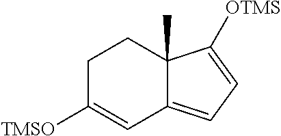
C1C([TMSO])=CC2=CC=C([OTMS])C2(C)C1
